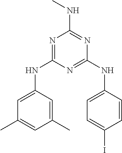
N1=C(NC2=CC(C)=CC(C)=C2)N=C(NC2=CC=C(I)C=C2)N=C1NC
